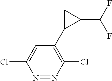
C1=C(Cl)N=NC(Cl)=C1C1C(C(F)F)C1
